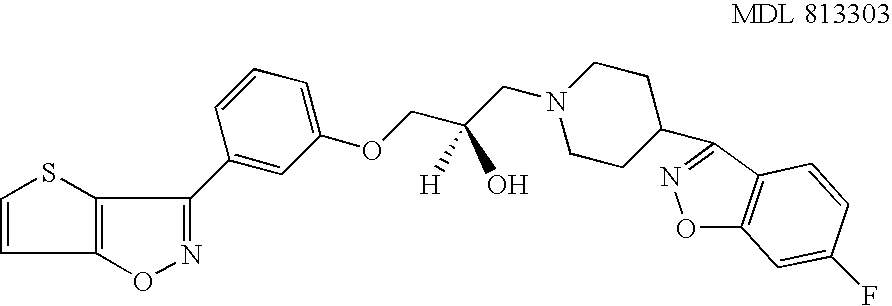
O1N=C(C2=CC(OCC(CN3CCC(C4=NOC5=C4C=CC(F)=C5)CC3)(O)[H])=CC=C2)C2=C1C=CS2
